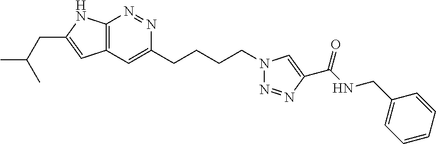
C12=C(N=NC(CCCCN3N=NC(C(NCC4=CC=CC=C4)=O)=C3)=C1)NC(CC(C)C)=C2
